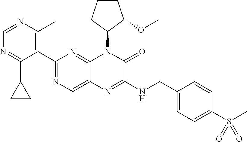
C1=NC(C)=C(C2=NC=C3C(=N2)N(C2CCCC2OC)C(=O)C(NCC2=CC=C(S(=O)(=O)C)C=C2)=N3)C(C2CC2)=N1
